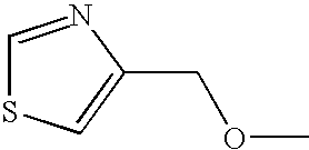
C1=NC(COC)=CS1
